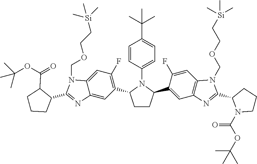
C1CC(C2=CC3=C(C=C2F)N(COCC[Si](C)(C)C)C(C2N(C(OC(C)(C)C)=O)CCC2)=N3)N(C2=CC=C(C(C)(C)C)C=C2)C1C1=C(F)C=C2C(=C1)N=C(C1C(C(=O)OC(C)(C)C)CCC1)N2COCC[Si](C)(C)C
